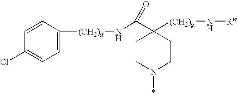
C1=C([(CH2)d]NC(=O)C2([(CH2)g]N[Rw])CCN(C)CC2)C=CC(Cl)=C1
